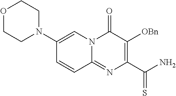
O1CCN(C2=CN3C(=NC(C(N)=S)=C([OBn])C3=O)C=C2)CC1
